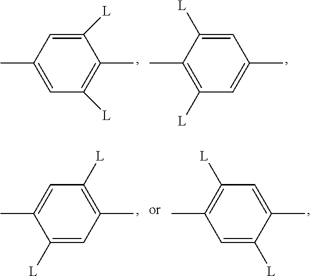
C1([L])=CC(C)=CC([L])=C1C.C1=C([L])C(C)=C([L])C=C1C.C1([L])=C(C)C=C([L])C(C)=C1.C1=C(C)C([L])=CC(C)=C1[L]
